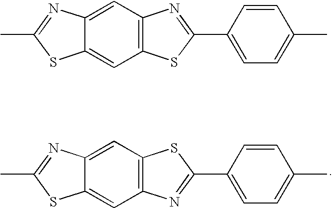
C12=CC3=C(C=C1SC(C)=N2)N=C(C1=CC=C(C)C=C1)S3.C12=CC3=C(C=C1SC(C)=N2)SC(C1=CC=C(C)C=C1)=N3
